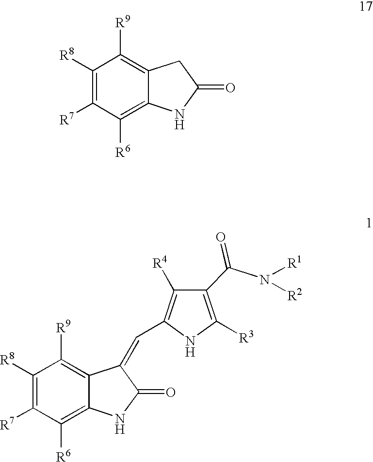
C1([R8])=C([R7])C([R6])=C2C(=C1[R9])C(=CC1=C([R4])C(C(N([R1])[R2])=O)=C([R3])N1)C(=O)N2.C1([R8])=C([R7])C([R6])=C2C(=C1[R9])CC(=O)N2
